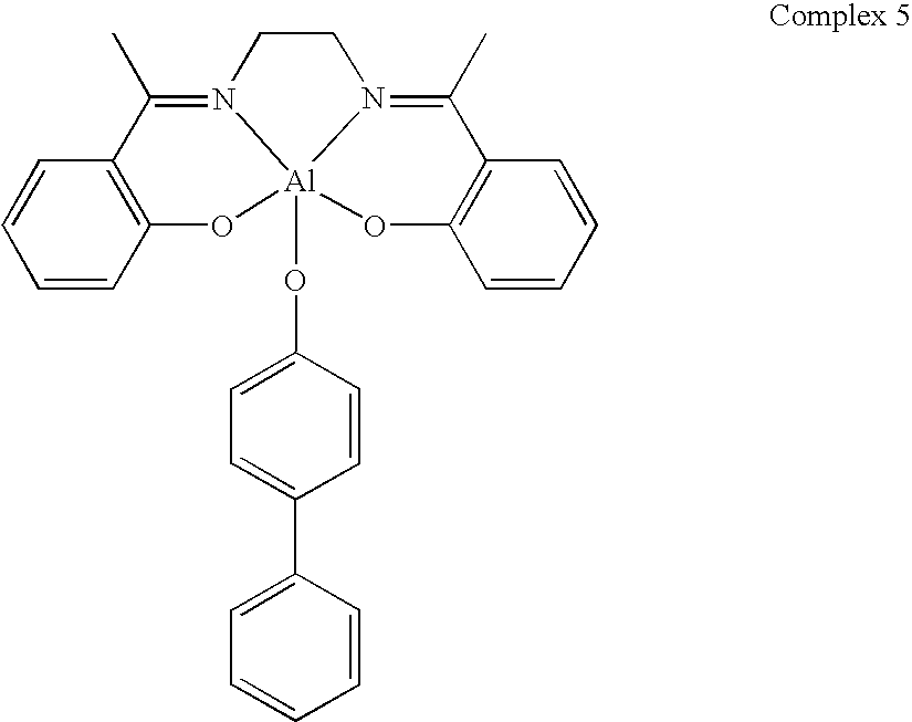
C12=C(C=CC=C1)O[Al]13(OC4=CC=C(C5=CC=CC=C5)C=C4)N(=C2C)CCN1=C(C)C1=C(C=CC=C1)O3
